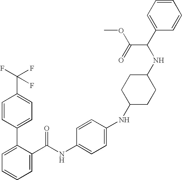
C1=C(C(NC2=CC=C(NC3CCC(NC(C4=CC=CC=C4)C(=O)OC)CC3)C=C2)=O)C(C2=CC=C(C(F)(F)F)C=C2)=CC=C1
